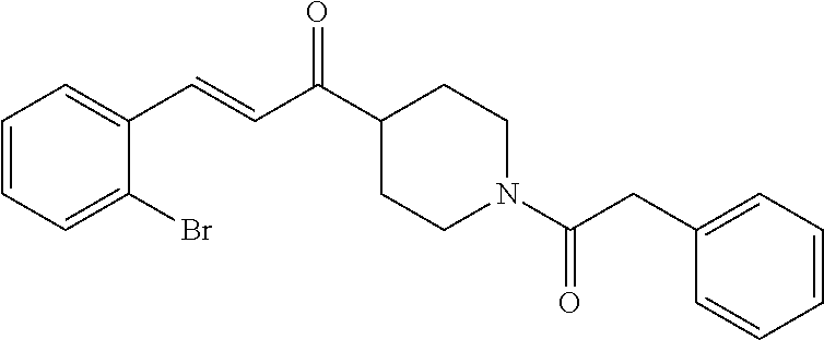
C1=CC=C(Br)C(C=CC(C2CCN(C(CC3=CC=CC=C3)=O)CC2)=O)=C1
